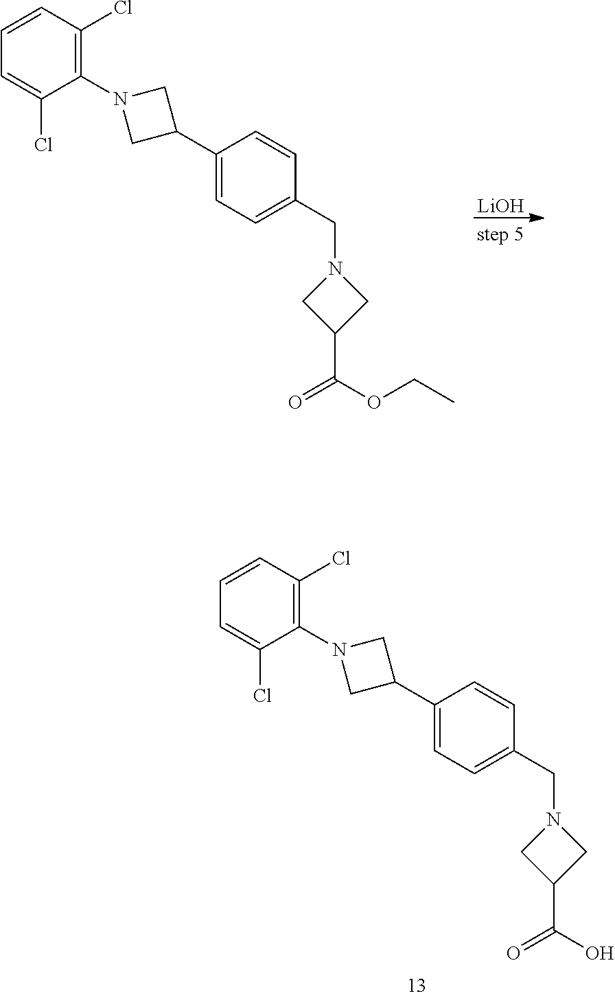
C1(C2CN(C3=C(Cl)C=CC=C3Cl)C2)=CC=C(CN2CC(C(O)=O)C2)C=C1.[LiOH].C1(C2CN(C3=C(Cl)C=CC=C3Cl)C2)=CC=C(CN2CC(C(OCC)=O)C2)C=C1
